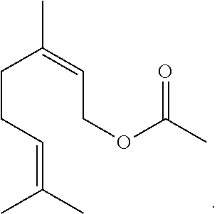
C(CC=C(C)C)C(=CCOC(C)=O)C
